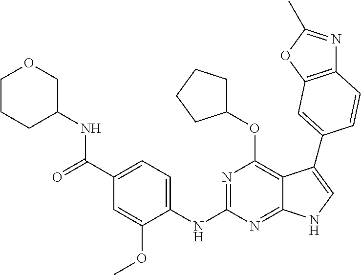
N(C1=NC(OC2CCCC2)=C2C(=N1)NC=C2C1=CC2=C(N=C(C)O2)C=C1)C1=CC=C(C(NC2COCCC2)=O)C=C1OC
